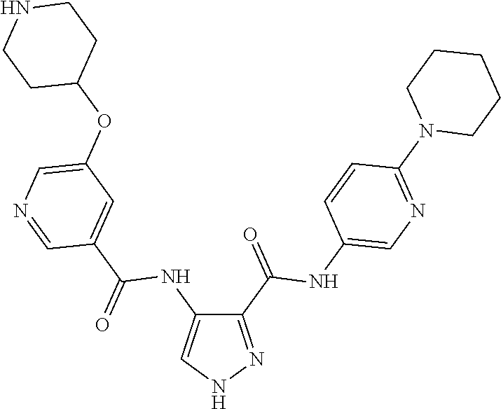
C1(C(=O)NC2=CN=C(N3CCCCC3)C=C2)=NNC=C1NC(C1=CC(OC2CCNCC2)=CN=C1)=O
